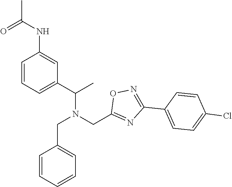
C1=CC=C(C(C)N(CC2=NC(C3=CC=C(Cl)C=C3)=NO2)CC2=CC=CC=C2)C=C1NC(C)=O
